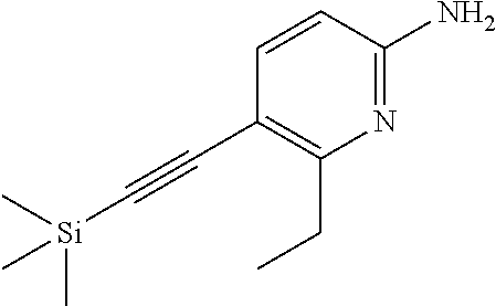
C1(C#C[Si](C)(C)C)=C(CC)N=C(N)C=C1
